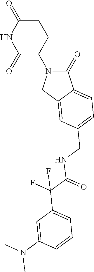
C1(=O)N(C2C(=O)NC(=O)CC2)CC2=CC(CNC(C(C3=CC=CC(N(C)C)=C3)(F)F)=O)=CC=C12
